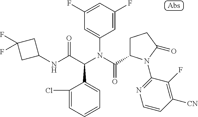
C1(NC(C(N(C(=O)C2CCC(=O)N2C2=NC=CC([CN])=C2F)C2=CC(F)=CC(F)=C2)C2=CC=CC=C2Cl)=O)CC(F)(F)C1
